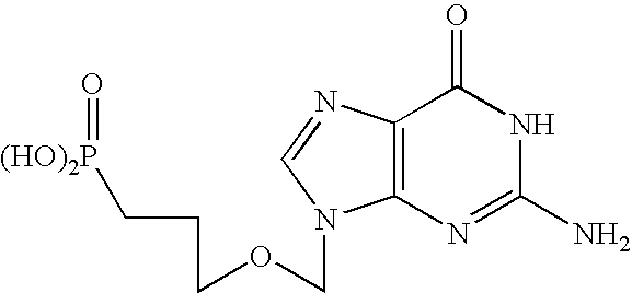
O=[(HO)2P]CCCOCN1C2=C(N=C1)C(=O)NC(N)=N2
